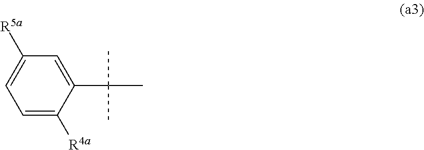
C1=C([R4a])C(C(C)(C)C)=CC([R5a])=C1
